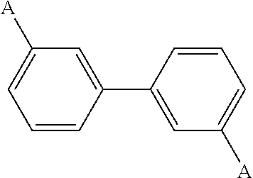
C1(C2=CC([A])=CC=C2)=CC([A])=CC=C1
